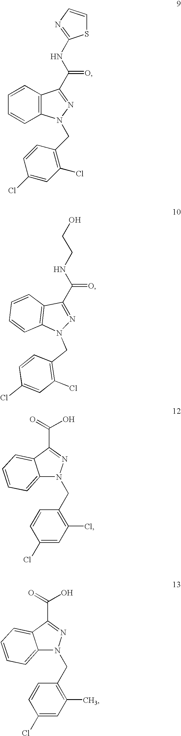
C12=CC=CC=C1C(C(=O)O)=NN2CC1=C(C)C=C(Cl)C=C1.C1=CC2=C(C=C1)N(CC1=C(Cl)C=C(Cl)C=C1)N=C2C(=O)NC1=NC=CS1.C1=CC2=C(C=C1)N(CC1=C(Cl)C=C(Cl)C=C1)N=C2C(=O)NCCO.C12=CC=CC=C1C(C(=O)O)=NN2CC1=C(Cl)C=C(Cl)C=C1
